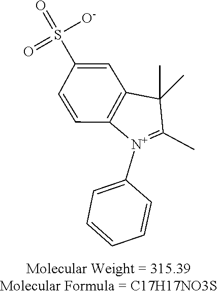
C1(C)(C)C(C)=[N+](C2=CC=CC=C2)C2=C1C=C(S(=O)([O-])=O)C=C2
